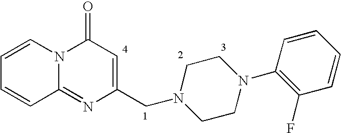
C1=CN2C(=NC(CN3CCN(C4=C(F)C=CC=C4)CC3)=CC2=O)C=C1
